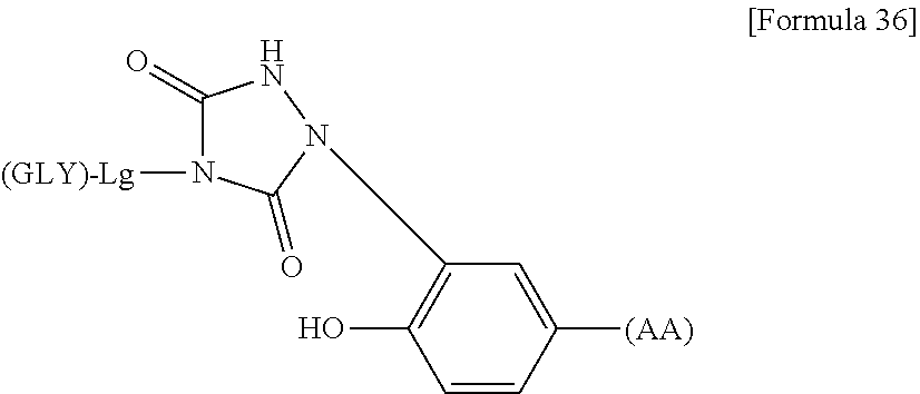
C1=CC([(AA)])=CC(N2C(=O)N([(GLY)-Lg])C(=O)N2)=C1O
